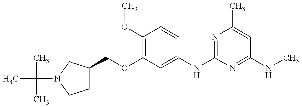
C1C(COC2=C(OC)C=CC(NC3=NC(C)=CC(NC)=N3)=C2)CN(C(C)(C)C)C1
